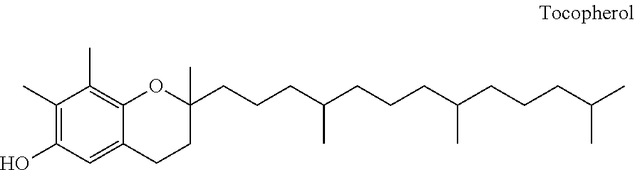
C1(C)=C(O)C=C2C(=C1C)OC(CCCC(CCCC(CCCC(C)C)C)C)(C)CC2
